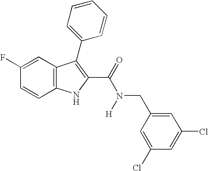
C1(F)=CC2=C(C=C1)NC(C(=O)N([H])CC1=CC(Cl)=CC(Cl)=C1)=C2C1=CC=CC=C1
